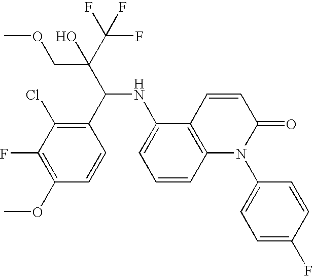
C1(C(C(C(F)(F)F)(COC)O)NC2=CC=CC3=C2C=CC(=O)N3C2=CC=C(F)C=C2)=C(Cl)C(F)=C(OC)C=C1
